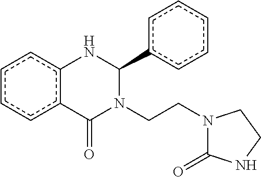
c1ccc2c(c1)NC(c1ccccc1)N(CCN1C(=O)NCC1)C2=O
